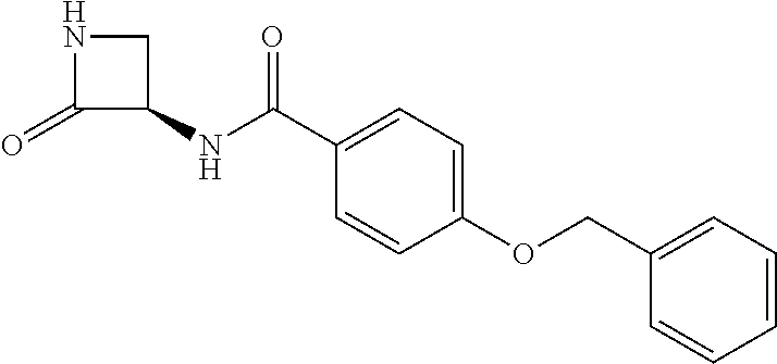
N1C(=O)C(NC(C2=CC=C(OCC3=CC=CC=C3)C=C2)=O)C1
